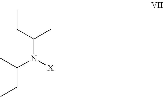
N(C(CC)C)([X])C(C)CC
